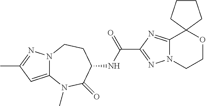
C1(C(NC2C(=O)N(C)C3=CC(C)=NN3CC2)=O)=NN2C(=N1)C1(OCC2)CCCC1
